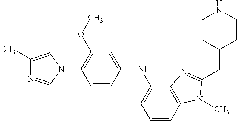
C1(C)=CN(C2=C(OC)C=C(NC3=CC=CC4=C3N=C(CC3CCNCC3)N4C)C=C2)C=N1
